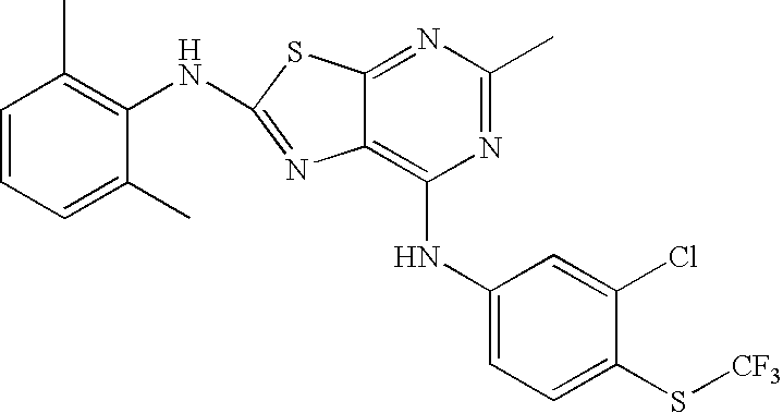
N1=C(C)N=C2C(=C1NC1=CC=C(S[CF3])C(Cl)=C1)N=C(NC1=C(C)C=CC=C1C)S2
